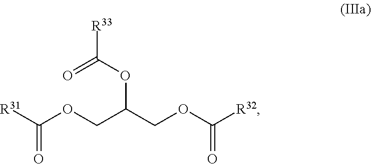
[R33]C(OC(COC([R32])=O)COC([R31])=O)=O
